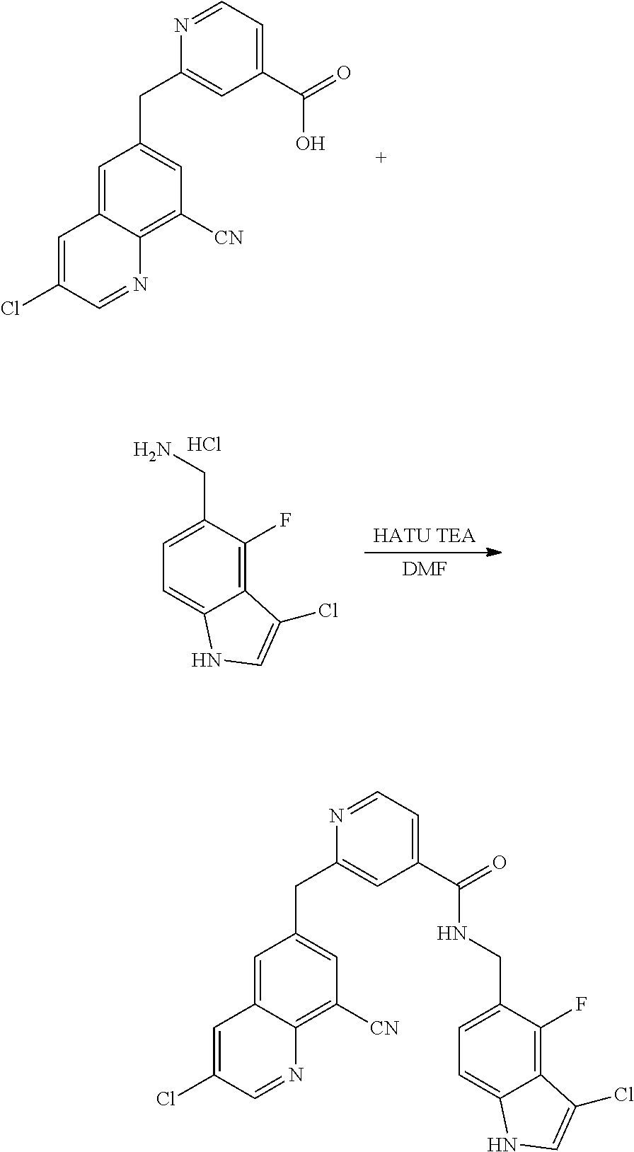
C1=C2C(=C([CN])C=C1CC1=CC(C(=O)NCC3=CC=C4C(=C3F)C(Cl)=CN4)=CC=N1)N=CC(Cl)=C2.C1=C2C(=C([CN])C=C1CC1=CC(C(=O)O)=CC=N1)N=CC(Cl)=C2.[DMF].[HATU TEA].C1=C2C(=C(F)C(CN)=C1)C(Cl)=CN2.Cl
